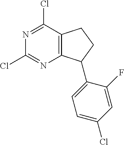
C12=C(C(Cl)=NC(Cl)=N1)CCC2C1=CC=C(Cl)C=C1F
